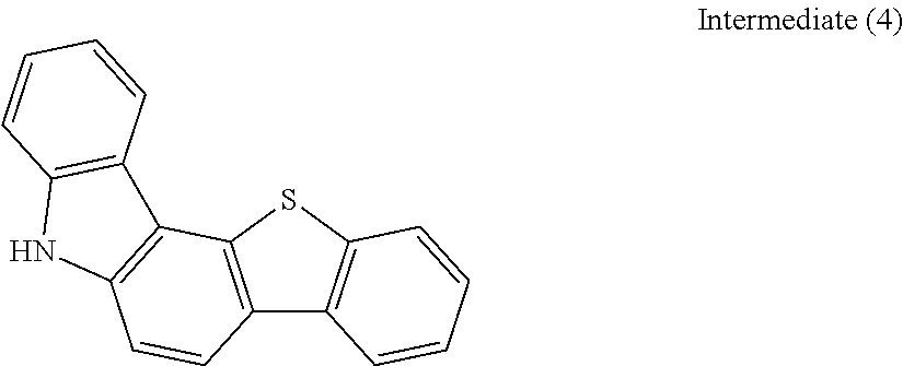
C12=C(SC3=C1C=CC=C3)C1=C(C=C2)NC2=C1C=CC=C2
